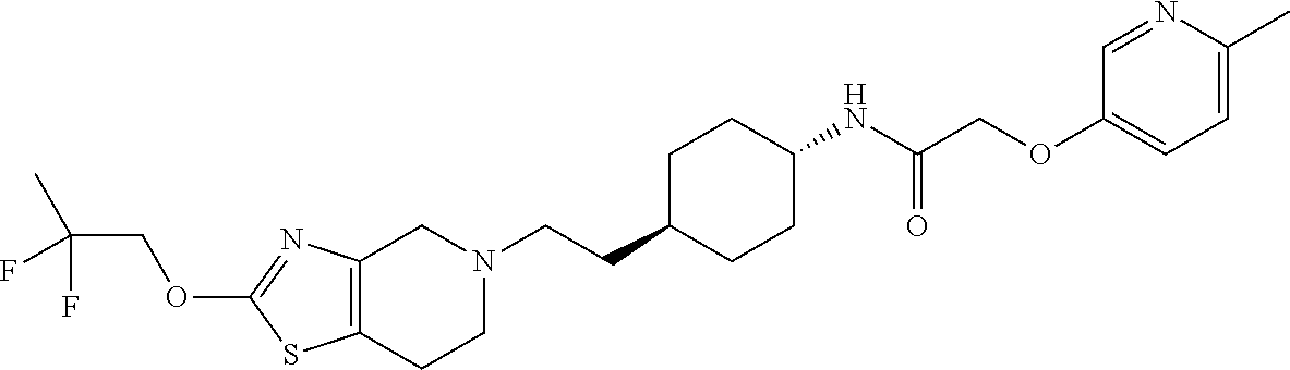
C12=C(CCN(CCC3CCC(NC(COC4=CC=C(C)N=C4)=O)CC3)C1)SC(OCC(C)(F)F)=N2
